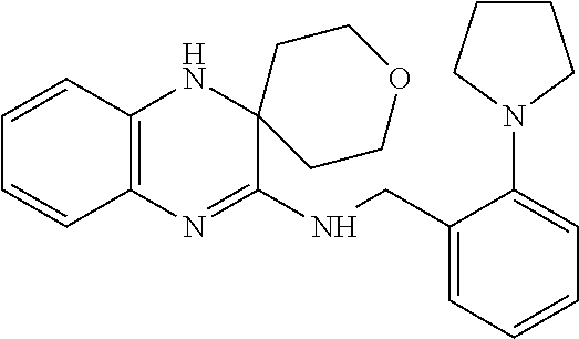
C1=CC2=C(C=C1)N=C(NCC1=CC=CC=C1N1CCCC1)C1(N2)CCOCC1
